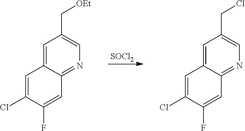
[SOCl2].C1=C(Cl)C(F)=CC2=NC=C(C[OEt])C=C12.C1=C(Cl)C(F)=CC2=NC=C(CCl)C=C12
